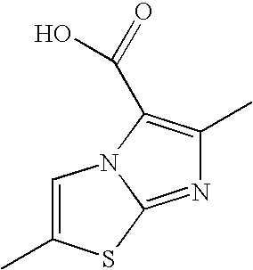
C1=C(C)SC2=NC(C)=C(C(=O)O)N12
